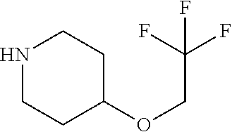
N1CCC(OCC(F)(F)F)CC1
